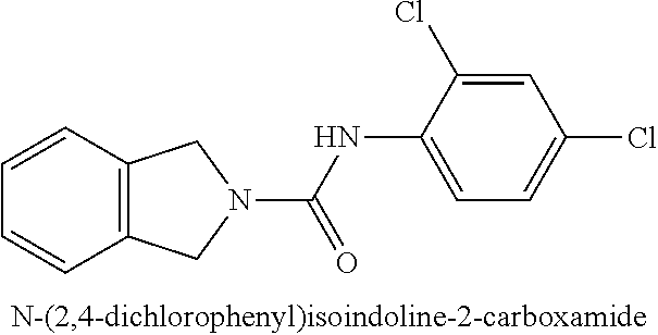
C1=CC=CC2=C1CN(C(NC1=CC=C(Cl)C=C1Cl)=O)C2
